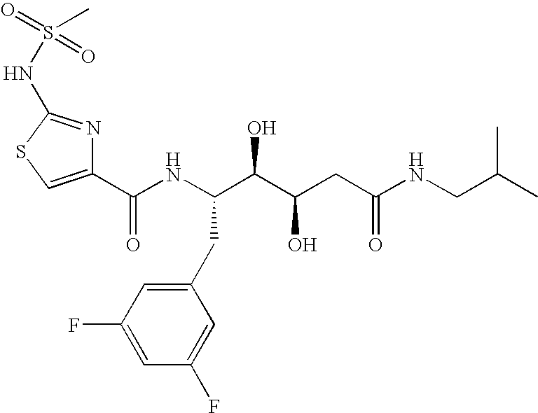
C1(C(NC(C(C(CC(NCC(C)C)=O)O)O)CC2=CC(F)=CC(F)=C2)=O)=CSC(NS(=O)(=O)C)=N1
